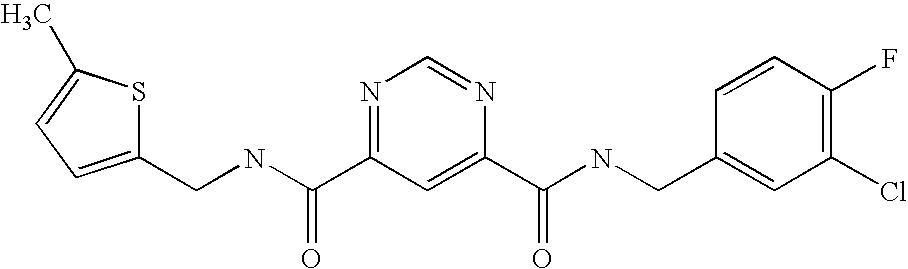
C(NC(=O)C1=NC=NC(C(=O)NCC2=CC(Cl)=C(F)C=C2)=C1)C1=CC=C(C)S1
